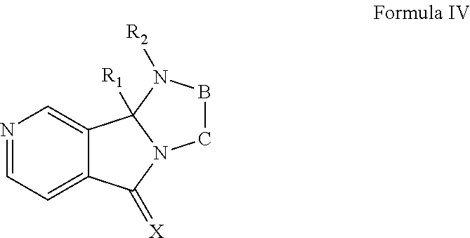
C12=CN=CC=C1C(=[X])N1C2([R1])N([R2])BC1
